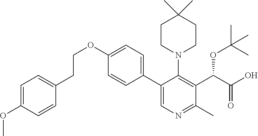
C1=C(OC)C=CC(CCOC2=CC=C(C3=CN=C(C)C(C(C(=O)O)OC(C)(C)C)=C3N3CCC(C)(C)CC3)C=C2)=C1
